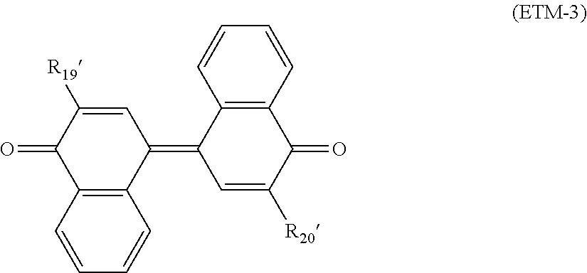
C1=C([R19])C(=O)C2=C(C1=C1C=C([R20])C(=O)C3=C1C=CC=C3)C=CC=C2
